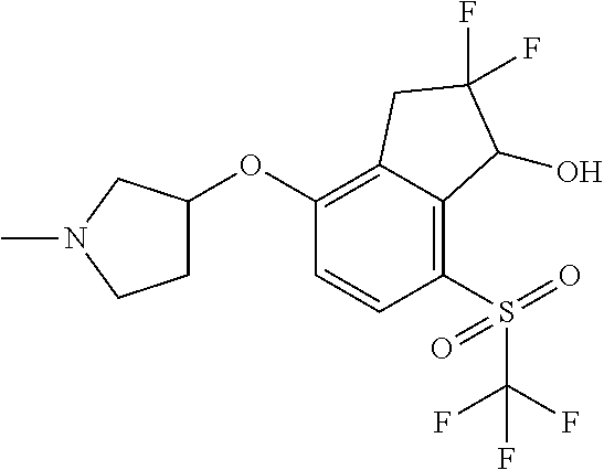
C1(OC2CCN(C)C2)=C2C(=C(S(C(F)(F)F)(=O)=O)C=C1)C(O)C(F)(F)C2
